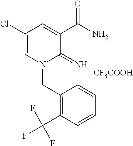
C1(Cl)=CN(CC2=C(C(F)(F)F)C=CC=C2)C(=N)C(C(N)=O)=C1.[CF3COOH]
